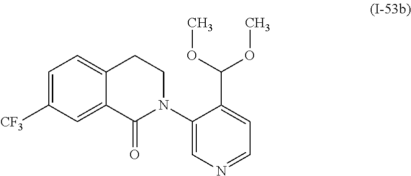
C1=C([CF3])C=C2C(=C1)CCN(C1=CN=CC=C1C(OC)OC)C2=O
